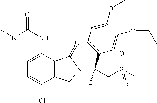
N(C(NC1=CC=C(Cl)C2=C1C(=O)N(C(CS(C)(=O)=O)(C1=CC=C(OC)C(OCC)=C1)[H])C2)=O)(C)C
